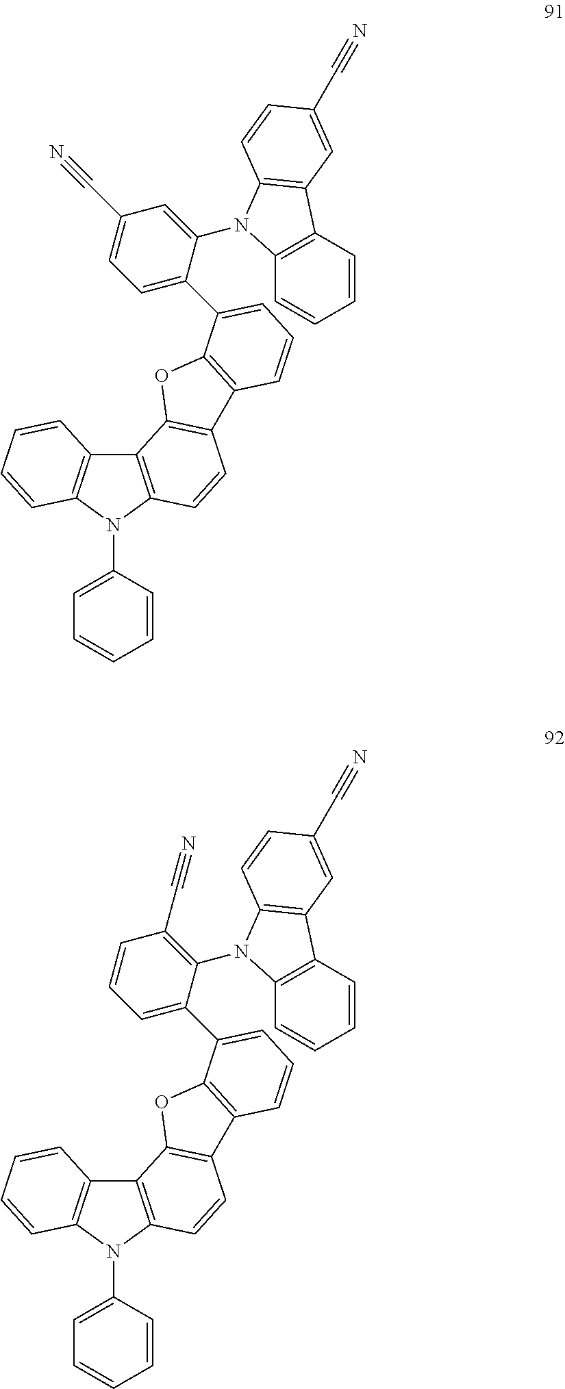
C12=C(N(C3=CC=CC=C3)C3=C1C=CC=C3)C=CC1=C2OC2=C1C=CC=C2C1=CC=C(C#N)C=C1N1C2=C(C=CC=C2)C2=C1C=CC(C#N)=C2.C12=C(N(C3=CC=CC=C3)C3=C1C=CC=C3)C=CC1=C2OC2=C1C=CC=C2C1=CC=CC(C#N)=C1N1C2=C(C=CC=C2)C2=C1C=CC(C#N)=C2
